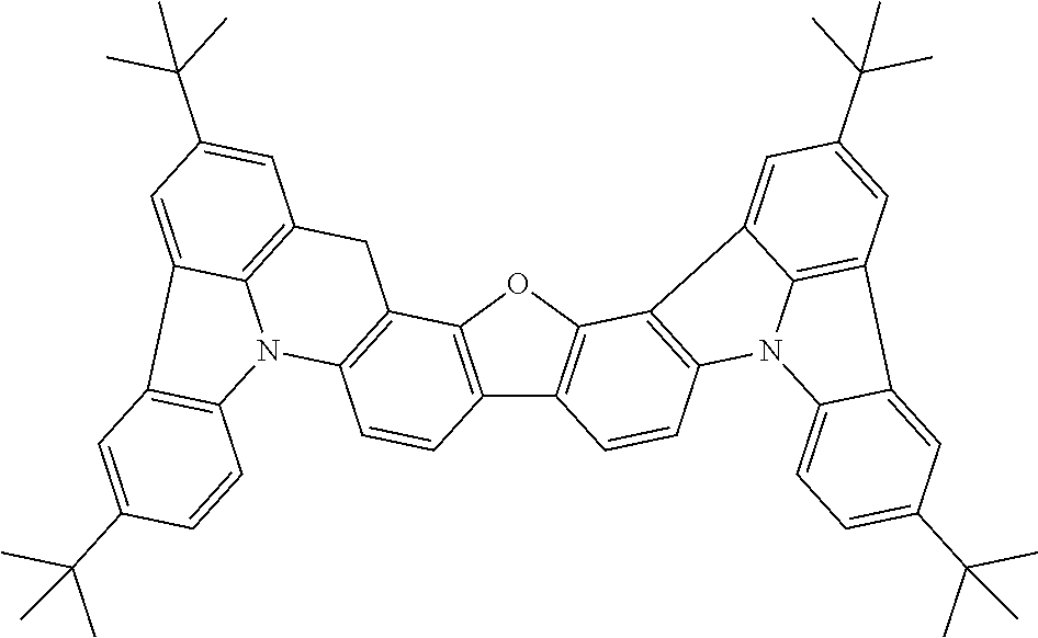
C12=C(OC3=C1C=CC1=C3C3=CC(C(C)(C)C)=CC4=C3N1C1=CC=C(C(C)(C)C)C=C41)C1=C(C=C2)N2C3=C(C1)C=C(C(C)(C)C)C=C3C1=C2C=CC(C(C)(C)C)=C1
